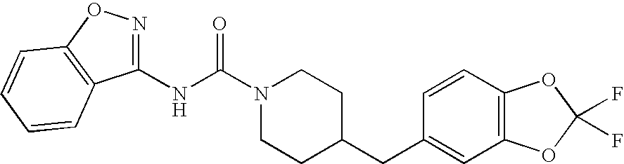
N(C(N1CCC(CC2=CC3=C(C=C2)OC(F)(F)O3)CC1)=O)C1=NOC2=C1C=CC=C2
